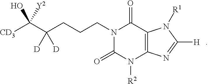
[CD3]C(C(CCCN1C(=O)N([R2])C2=C(C1=O)N([R1])C([H])=N2)([D])[D])(O)[Y2]
